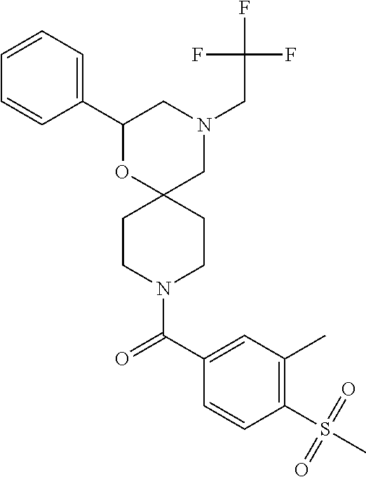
N1(CC(F)(F)F)CC2(OC(C3=CC=CC=C3)C1)CCN(C(C1=CC(C)=C(S(C)(=O)=O)C=C1)=O)CC2
